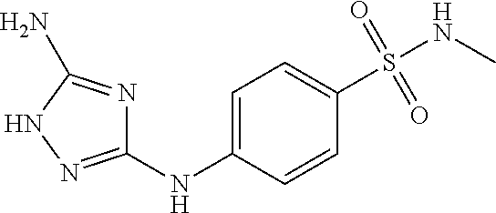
C1=C(NC2=NNC(N)=N2)C=CC(S(=O)(=O)NC)=C1
